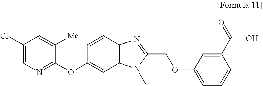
C1(Cl)=CN=C(OC2=CC3=C(C=C2)N=C(COC2=CC=CC(C(O)=O)=C2)N3C)C([Me])=C1
